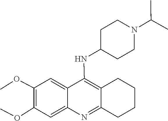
O(C)C1=C(OC)C=C2C(NC3CCN(C(C)C)CC3)=C3C(=NC2=C1)CCCC3
